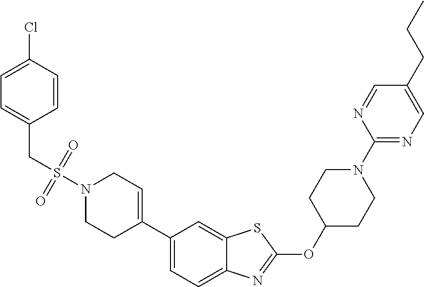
C1=C(Cl)C=CC(CS(N2CCC(C3=CC=C4C(=C3)SC(OC3CCN(C5=NC=C(CCC)C=N5)CC3)=N4)=CC2)(=O)=O)=C1
